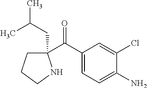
C1(C(C2=CC=C(N)C(Cl)=C2)=O)(CC(C)C)CCCN1
